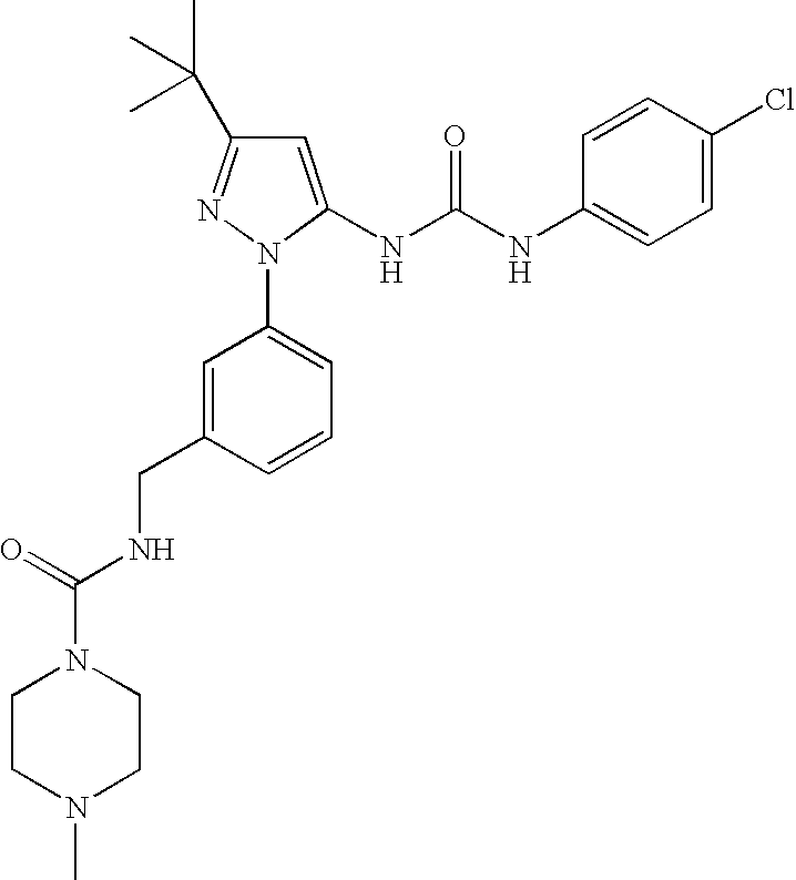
C1=C(NC(NC2=CC=C(Cl)C=C2)=O)N(C2=CC=CC(CNC(N3CCN(C)CC3)=O)=C2)N=C1C(C)(C)C
